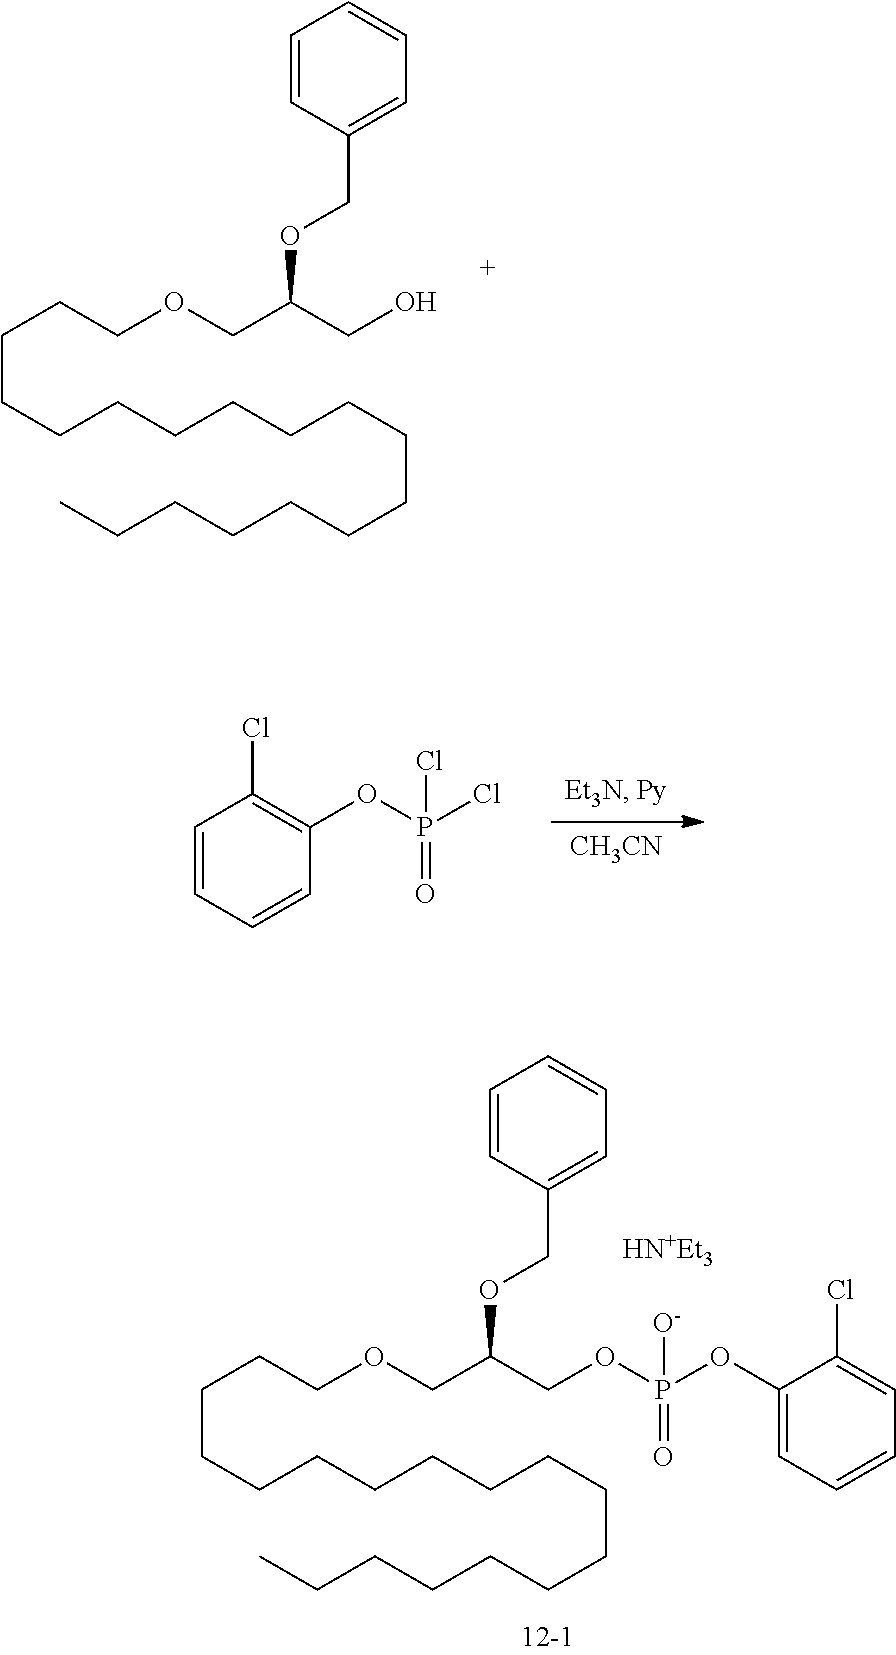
[CH3CN].C1=CC=CC(OP(Cl)(=O)Cl)=C1Cl.C(CCCCCCCCCCCCC)CCCCOCC(CO)OCC1=CC=CC=C1.C(CCCCCCCCCCCCC)CCCCOCC(COP(OC1=CC=CC=C1Cl)(=O)[O-])OCC1=CC=CC=C1.[HN+Et3]
